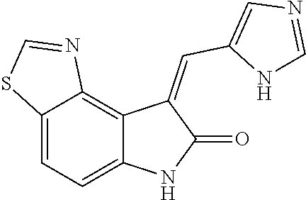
C12=CC=C3C(=C1N=CS2)C(=CC1=CN=CN1)C(=O)N3
